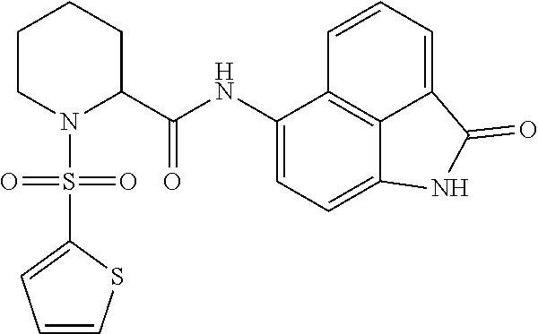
C1(NC(C2CCCCN2S(=O)(C2=CC=CS2)=O)=O)=CC=C2C3=C1C=CC=C3C(=O)N2
